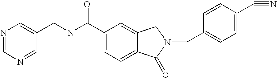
N1=CN=CC(CNC(C2=CC=C3C(=C2)CN(CC2=CC=C(C#N)C=C2)C3=O)=O)=C1
